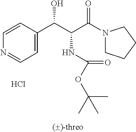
C1=CC(C(C(C(N2CCCC2)=O)NC(=O)OC(C)(C)C)O)=CC=N1.Cl
